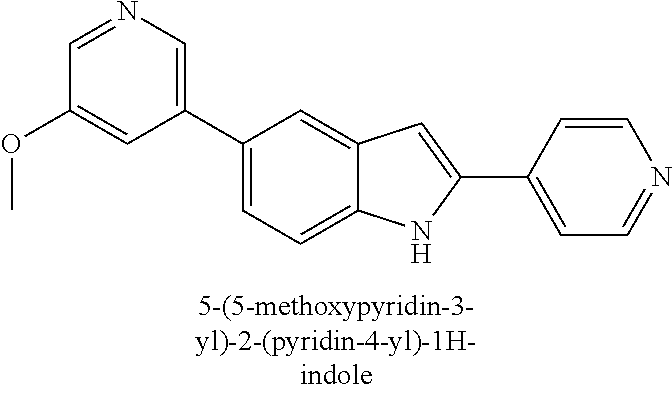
C1(C2=CC=C3C(=C2)C=C(C2=CC=NC=C2)N3)=CN=CC(OC)=C1
